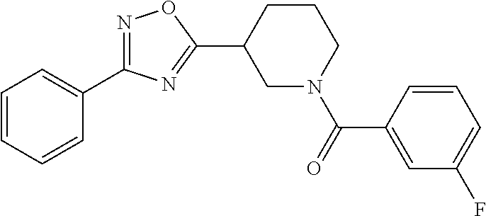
C1=CC=CC(C2=NOC(C3CN(C(=O)C4=CC(F)=CC=C4)CCC3)=N2)=C1
